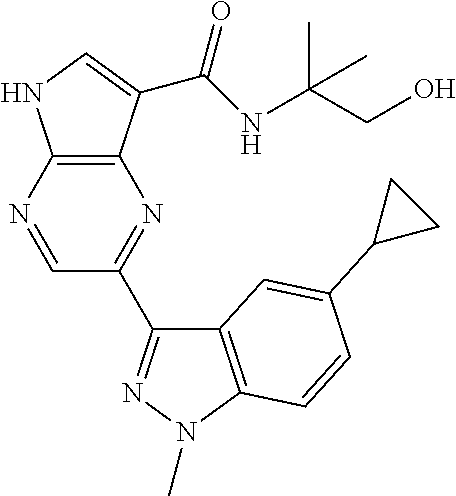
C12=C(C(C(NC(CO)(C)C)=O)=CN1)N=C(C1=NN(C)C3=C1C=C(C1CC1)C=C3)C=N2
